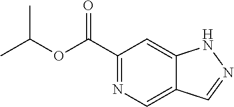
C12=CC(C(OC(C)C)=O)=NC=C1C=NN2
